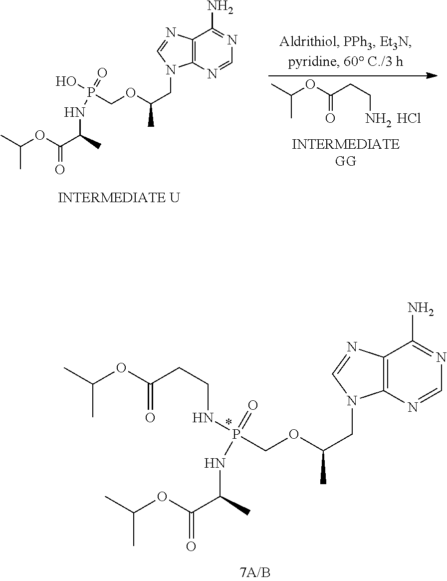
C12=C(N=CN=C1N)N(CC(OCP(NC(C(OC(C)C)=O)C)(=O)NCCC(=O)OC(C)C)C)C=N2.C12=C(N=CN=C1N)N(CC(OCP(NC(C)C(=O)OC(C)C)(=O)O)C)C=N2.O(C(=O)CCN)C(C)C.Cl
